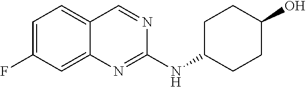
C1=C(F)C=C2C(=C1)C=NC(NC1CCC(O)CC1)=N2
